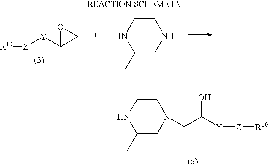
C1(C)CN(CC([Y][Z][R10])O)CCN1.[Z]([Y]C1CO1)[R10].C1(C)CNCCN1
